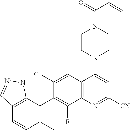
C12=C(C(C3=C(F)C4=C(C=C3Cl)C(N3CCN(C(=O)C=C)CC3)=CC([CN])=N4)=C(C)C=C1)N(C)N=C2
